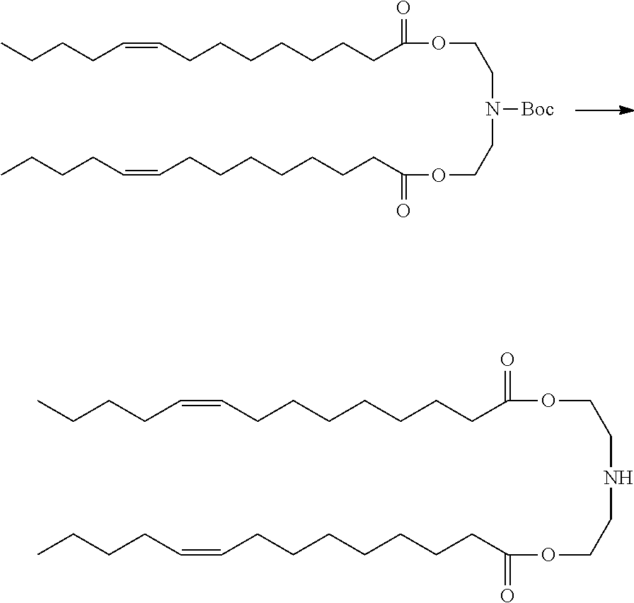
C(CCCCCCC(=O)OCCN(CCOC(CCCCCCCC=CCCCC)=O)[Boc])C=CCCCC.C(CCCCCCC(=O)OCCNCCOC(CCCCCCCC=CCCCC)=O)C=CCCCC
